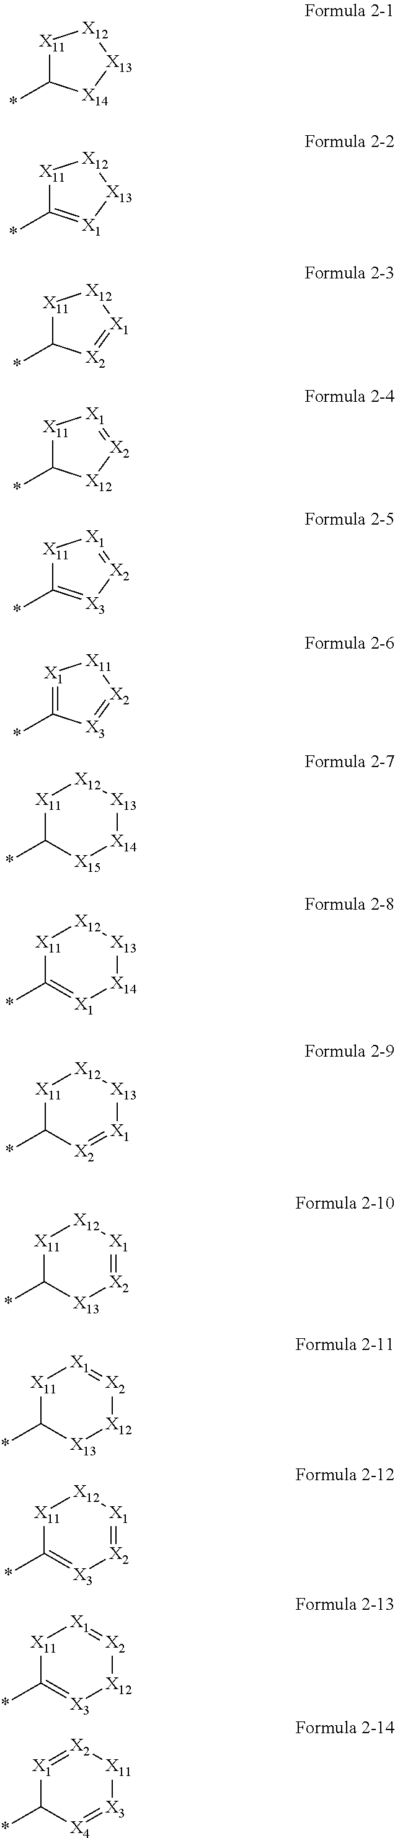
[X11]1C(*)[X14][X13][X12]1.[X11]1C(*)=[X1][X13][X12]1.[X11]1C(*)[X2]=[X1][X12]1.[X11]1C(*)[X12][X2]=[X1]1.[X11]1C(*)=[X3][X2]=[X1]1.[X1]1=C(*)[X3]=[X2][X11]1.[X11]1C(*)[X15][X14][X13][X12]1.[X11]1C(*)=[X1][X14][X13][X12]1.[X11]1C(*)[X2]=[X1][X13][X12]1.[X11]1C(*)[X13][X2]=[X1][X12]1.[X11]1C(*)[X13][X12][X2]=[X1]1.[X11]1C(*)=[X3][X2]=[X1][X12]1.[X11]1C(*)=[X3][X12][X2]=[X1]1.[X1]1=[X2][X11][X3]=[X4]C1*
